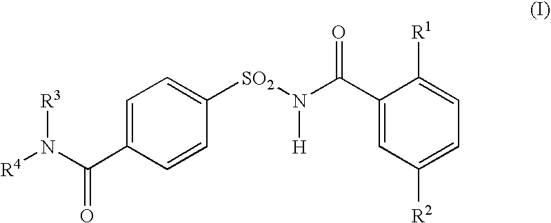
[R3]N(C(C1=CC=C([SO2]N(C(C2=CC([R2])=CC=C2[R1])=O)[H])C=C1)=O)[R4]
